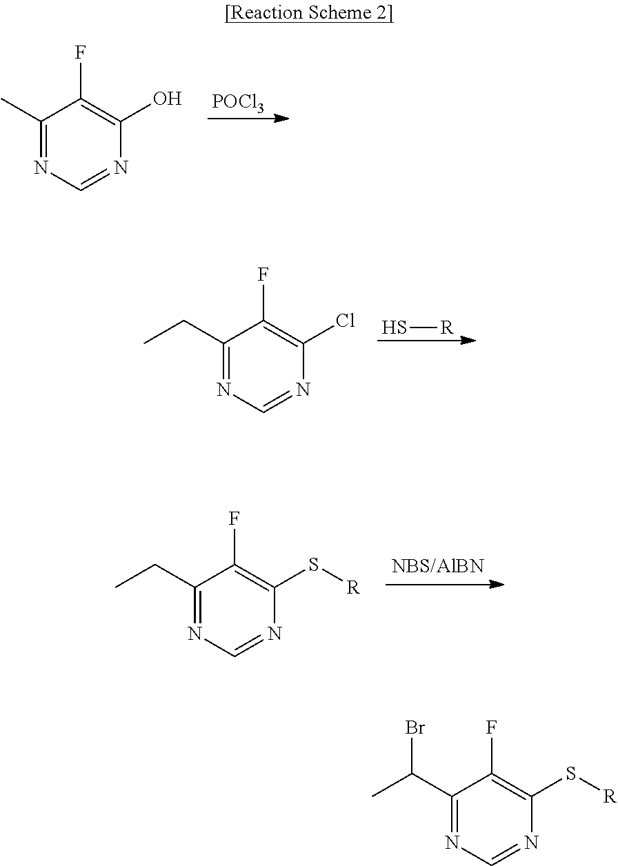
C1(C)=NC=NC(O)=C1F.[POCl3].C1(CC)=NC=NC(Cl)=C1F.S[R].C1(CC)=NC=NC(S[R])=C1F.C1(C(C)Br)=NC=NC(S[R])=C1F
